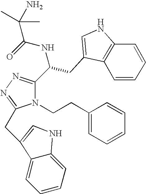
O=C(NC(C1=NN=C(CC2=CNC3=CC=CC=C32)N1CCC1=CC=CC=C1)CC1=CNC2=C1C=CC=C2)C(C)(N)C
